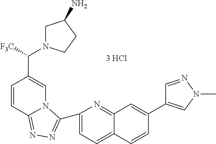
C1=C(C2=NN=C3C=CC(C([F3C])N4CC(N)CC4)=CN32)N=C2C(=C1)C=CC(C1=CN(C)N=C1)=C2
